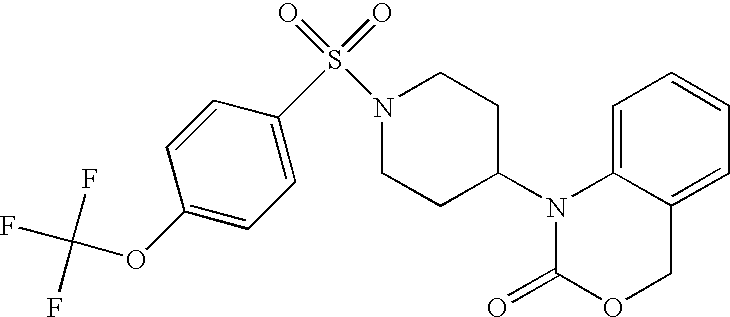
C1=C2C(=CC=C1)COC(=O)N2C1CCN(S(=O)(=O)C2=CC=C(OC(F)(F)F)C=C2)CC1
